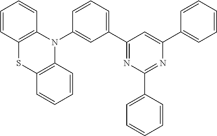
C1(C2=NC(C3=CC=CC=C3)=NC(C3=CC=CC=C3)=C2)=CC=CC(N2C3=C(SC4=C2C=CC=C4)C=CC=C3)=C1
